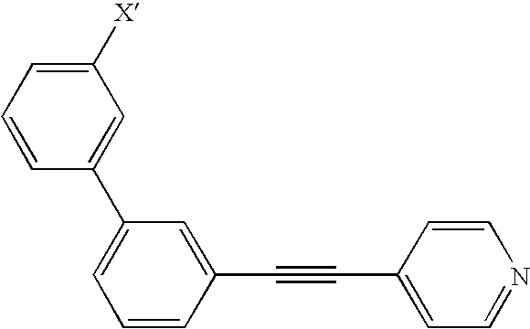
C1(C2=CC=CC(C#CC3=CC=NC=C3)=C2)=CC([X])=CC=C1
